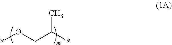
*OCC(*)C
